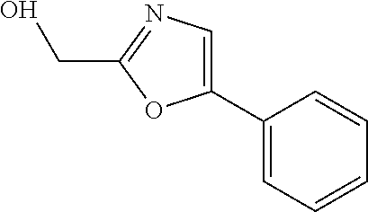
C1(C2=CC=CC=C2)=CN=C(CO)O1
